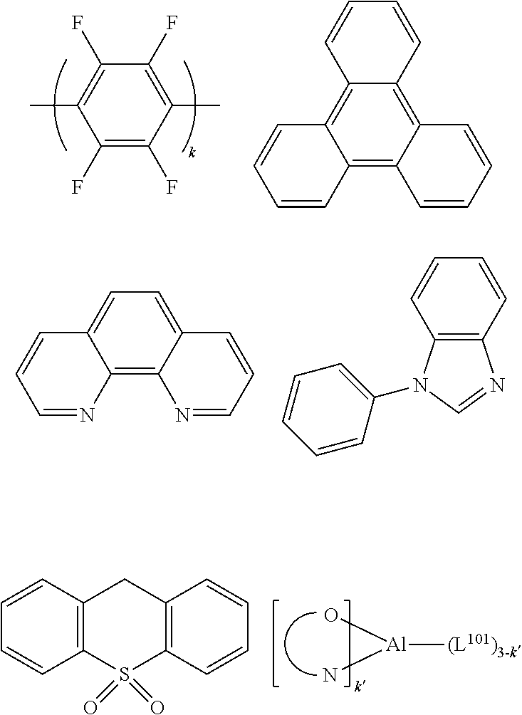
C1(F)=C(F)C(C)=C(F)C(F)=C1C.C12=C3C(=C4C(=C1C=CC=C2)C=CC=C4)C=CC=C3.C12=C3C(=CC=C1C=CC=N2)C=CC=N3.C12=C(C=CC=C1)N=CN2C1=CC=CC=C1.[Al]([(L101)3-k])(N)O.C12=C(C=CC=C1)CC1=C(S2(=O)=O)C=CC=C1
